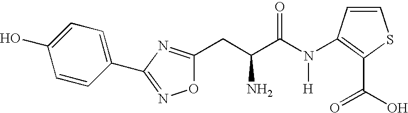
C(C(C(N([H])C1=C(C(O)=O)SC=C1)=O)N)C1=NC(C2=CC=C(O)C=C2)=NO1
